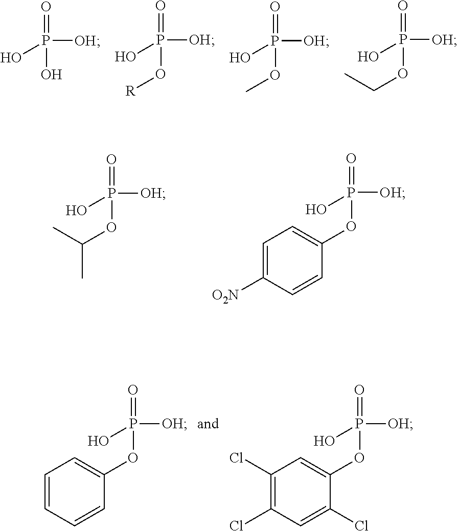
O=P(O)([OH])O.O=P(O[R])([OH])O.O=P(OC)([OH])O.O=P(OCC)([OH])O.O=P(OC(C)C)([OH])O.O=P(OC1=CC=C([O2N])C=C1)([OH])O.O=P(OC1=CC=CC=C1)([OH])O.O=P(OC1=CC(Cl)=C(Cl)C=C1Cl)([OH])O
